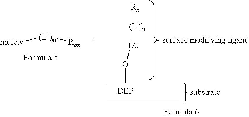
[Rx][(L)j][LG]OC.[moiety][(L)m][Rpx]
